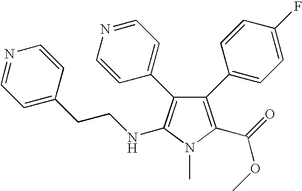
C1(C2=CC=C(F)C=C2)=C(C(=O)OC)N(C)C(NCCC2=CC=NC=C2)=C1C1=CC=NC=C1
